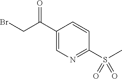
C1(C(CBr)=O)=CN=C(S(=O)(C)=O)C=C1
